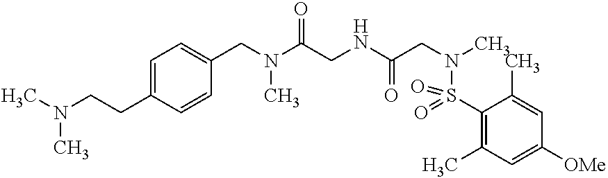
N(C(CNC(CN(C)S(C1=C(C)C=C([OMe])C=C1C)(=O)=O)=O)=O)(C)CC1=CC=C(CCN(C)C)C=C1
